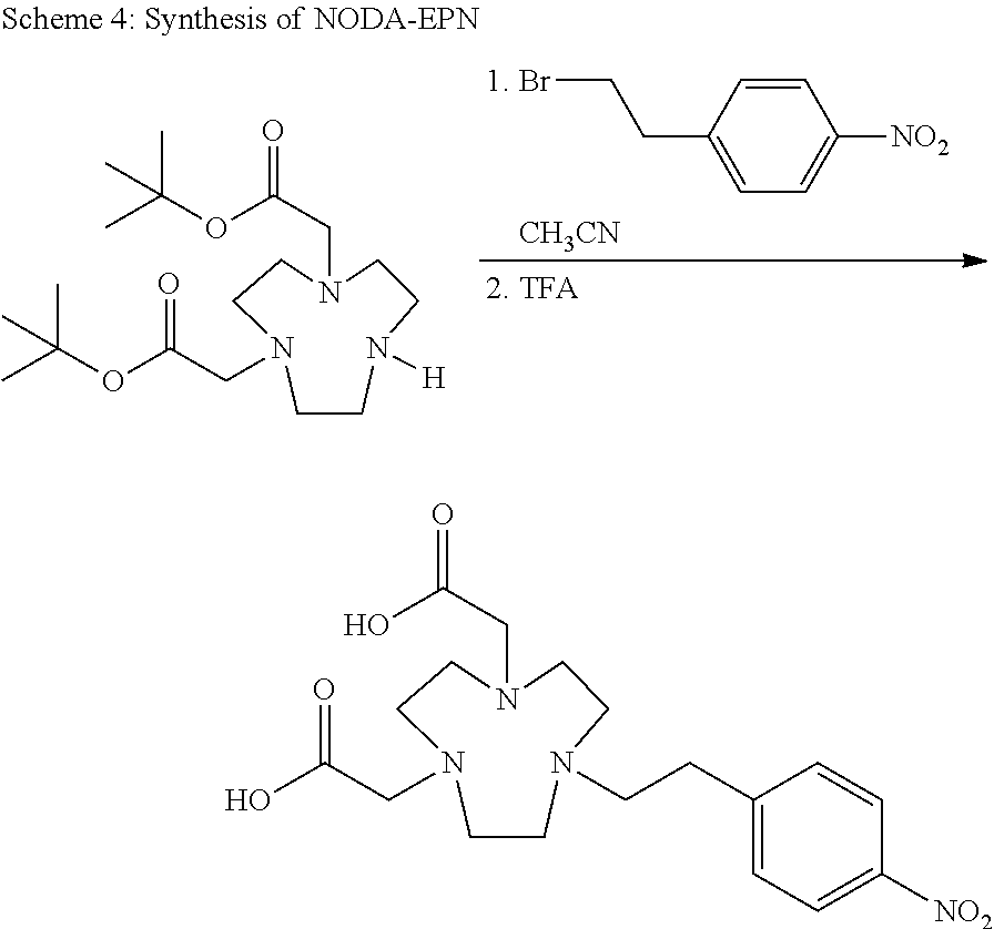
C(C1=CC=C([NO2])C=C1)C[1. Br].[CH3CN].O(C(CN1CCN([H])CCN(CC(=O)OC(C)(C)C)CC1)=O)C(C)(C)C.OC(CN1CCN(CCC2=CC=C([NO2])C=C2)CCN(CC(=O)O)CC1)=O
